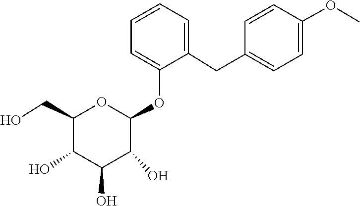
C1(O)C(O)C(O)C(OC2=CC=CC=C2CC2=CC=C(OC)C=C2)OC1CO
